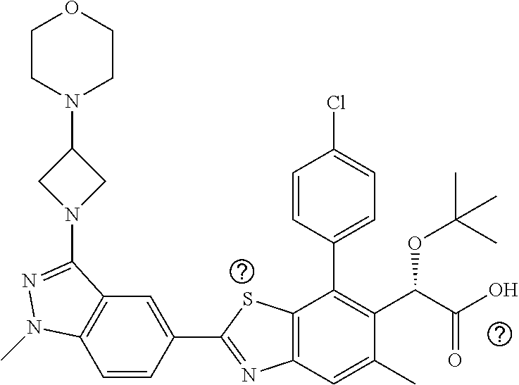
C1=CC(C2=NC3=C(S2)C(C2=CC=C(Cl)C=C2)=C(C(C(O)=O)OC(C)(C)C)C(C)=C3)=CC2=C1N(C)N=C2N1CC(N2CCOCC2)C1
